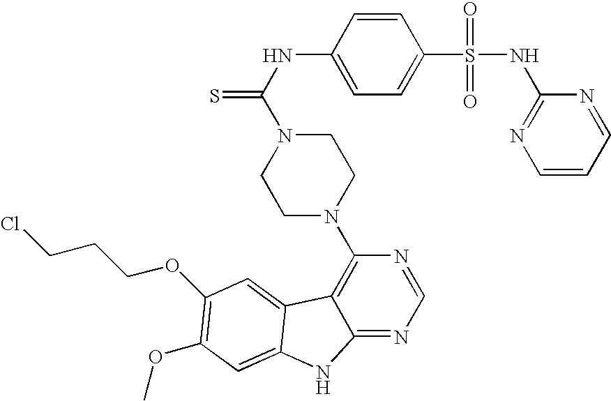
C1=C(S(=O)(=O)NC2=NC=CC=N2)C=CC(NC(=S)N2CCN(C3=C4C(=NC=N3)NC3=CC(OC)=C(OCCCCl)C=C43)CC2)=C1
